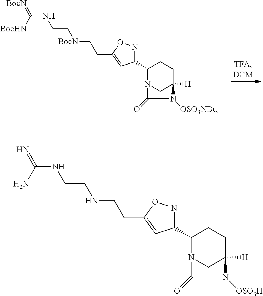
C1(C2=NOC(CC[BocN]CCNC(=[BocN])[BocHN])=C2)N2CC([H])(CC1)N([OSO3NBu4])C2=O.C1(C2=NOC(CCNCCNC(=N)N)=C2)N2CC([H])(CC1)N([OSO3H])C2=O
